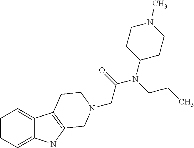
C1=CC=C2C(=C1)C1=C(N2)CN(CC(=O)N(CCC)C2CCN(C)CC2)CC1
